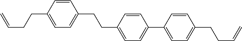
C1=C(CCC=C)C=CC(CCC2=CC=C(C3=CC=C(CCC=C)C=C3)C=C2)=C1
